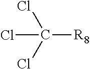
C([R8])(Cl)(Cl)Cl
